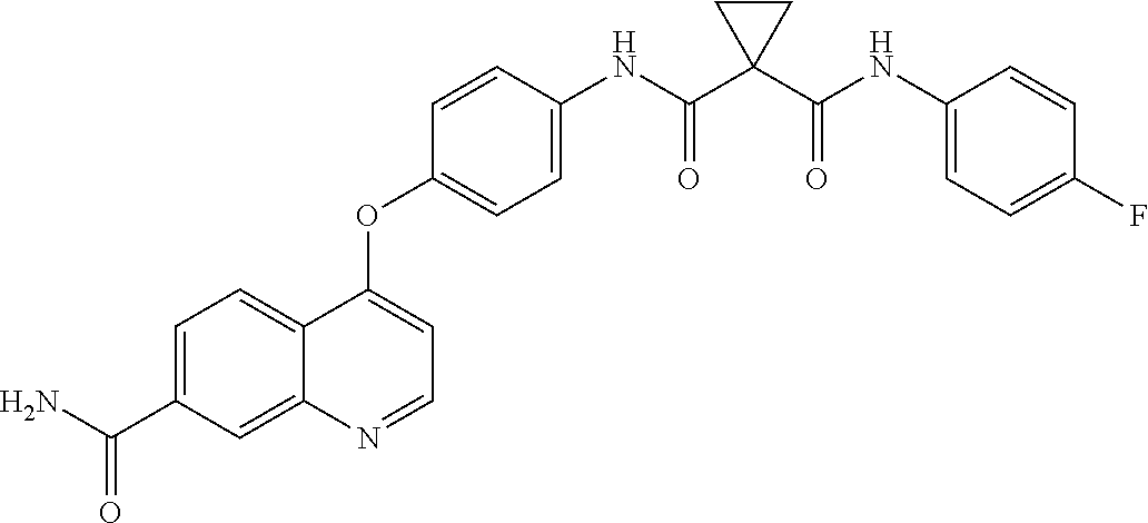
C12=CC=C(C(N)=O)C=C1N=CC=C2OC1=CC=C(NC(C2(C(NC3=CC=C(F)C=C3)=O)CC2)=O)C=C1
